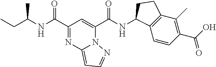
C(C)C(NC(C1=NC2=CC=NN2C(C(NC2C3=C(C(C)=C(C(O)=O)C=C3)CC2)=O)=C1)=O)C
